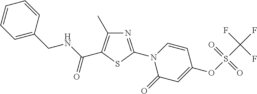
C1(CNC(=O)C2=C(C)N=C(N3C(=O)C=C(OS(C(F)(F)F)(=O)=O)C=C3)S2)=CC=CC=C1
